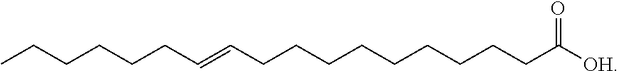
CCCCCCC=CCCCCCCCCCC([OH])=O
